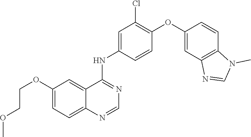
C1(OC2=C(Cl)C=C(NC3=NC=NC4=CC=C(OCCOC)C=C34)C=C2)=CC2=C(C=C1)N(C)C=N2
